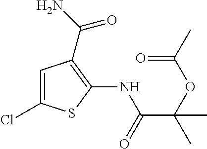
C1=C(Cl)SC(NC(C(OC(C)=O)(C)C)=O)=C1C(N)=O
